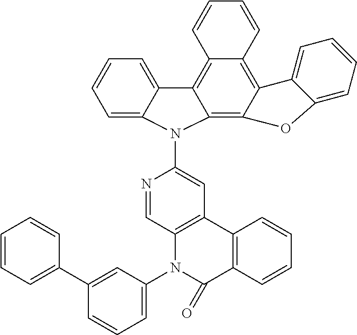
C12=C3C(=C4C(=C1C1=CC=CC=C1N2C1=CC2=C(C=N1)N(C1=CC=CC(C5=CC=CC=C5)=C1)C(=O)C1=C2C=CC=C1)C=CC=C4)C1=CC=CC=C1O3
